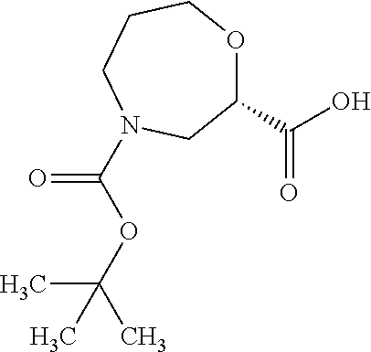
C1(C(O)=O)OCCCN(C(OC(C)(C)C)=O)C1
